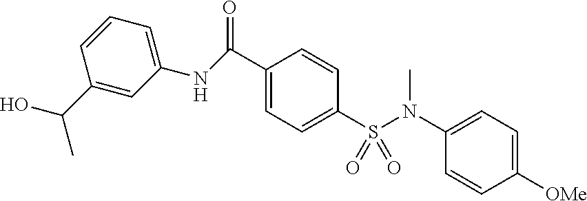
C1(C(C)O)=CC(NC(=O)C2=CC=C(S(N(C3=CC=C([OMe])C=C3)C)(=O)=O)C=C2)=CC=C1
